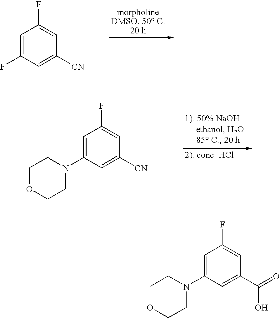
C1=C(F)C=C([CN])C=C1F.C1OCCN(C2=CC(F)=CC([CN])=C2)C1.C1OCCN(C2=CC(F)=CC(C(O)=O)=C2)C1
